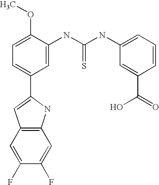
C1=C(C2=CC3=C(N2)C=C(F)C(F)=C3)C=C(NC(NC2=CC=CC(C(=O)O)=C2)=S)C(OC)=C1
